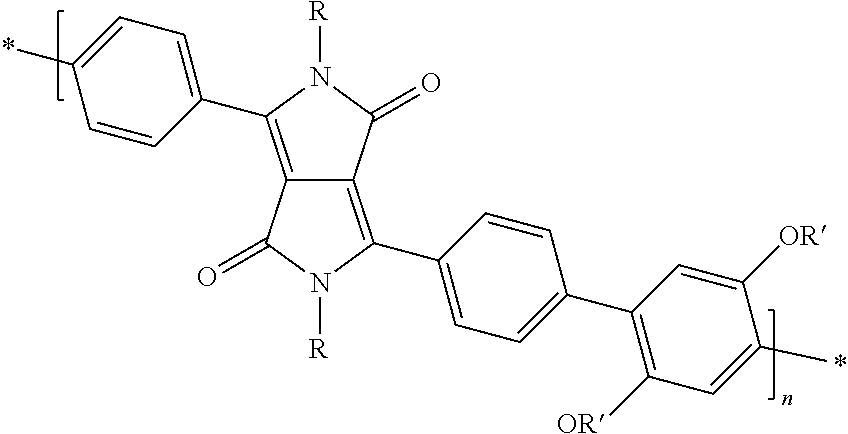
C12=C(C3=CC=C(C4=C([OR])C=C(*)C([OR])=C4)C=C3)N([R])C(=O)C1=C(C1=CC=C(*)C=C1)N([R])C2=O
